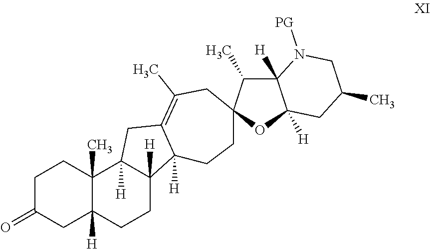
C1C(=O)CC2([H])C(C)(C1)C1([H])C([H])(CC2)C2([H])C(=C(C)CC3(CC2)C(C)C2([H])C([H])(O3)CC(C)CN2[PG])C1
